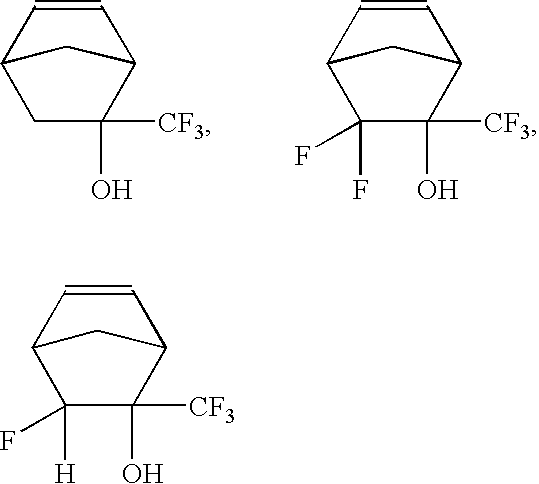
C1C(O)([CF3])C2C=CC1C2.C1(F)(F)C(O)([CF3])C2C=CC1C2.C1([H])(F)C(O)([CF3])C2C=CC1C2
